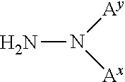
NN([Ay])[Ax]
